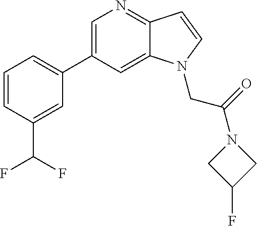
C1=C(C2=CC=CC(C(F)F)=C2)C=C2C(=N1)C=CN2CC(N1CC(F)C1)=O
